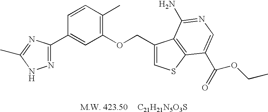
[C21H21N5O3S].C1(OCC2=CSC3=C2C(N)=NC=C3C(=O)OCC)=C(C)C=CC(C2=NNC(C)=N2)=C1
